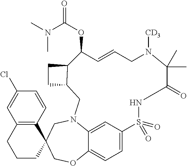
C1=C2C=C3C(=C1)OCC1(CN3CC3C(CC3)C(OC(N(C)C)=O)C=CCN([CD3])C(C)(C)C(=O)NS2(=O)=O)C2=C(CCC1)C=C(Cl)C=C2
